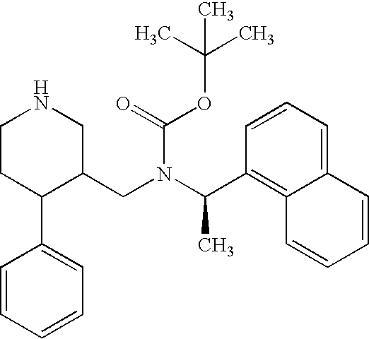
C1CC(C2=CC=CC=C2)C(CN(C(C2=C3C(=CC=C2)C=CC=C3)C)C(=O)OC(C)(C)C)CN1
